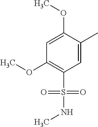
C1=C(C)C(OC)=CC(OC)=C1S(=O)(=O)NC
